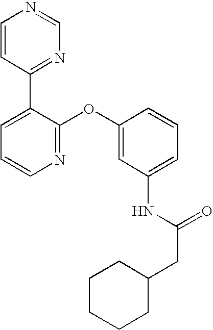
C1=CC(C2=CC=CN=C2OC2=CC(NC(CC3CCCCC3)=O)=CC=C2)=NC=N1
